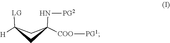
C1([LG])([H])CC(N[PG2])([COO][PG1])C1
